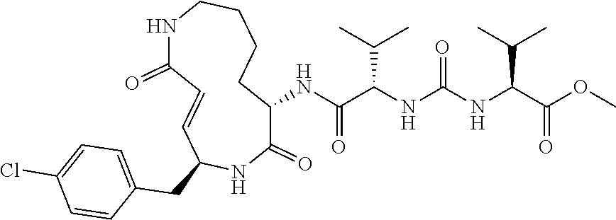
C1(NC(C(NC(NC(C(OC)=O)C(C)C)=O)C(C)C)=O)C(=O)NC(CC2=CC=C(Cl)C=C2)C=CC(=O)NCCCC1
